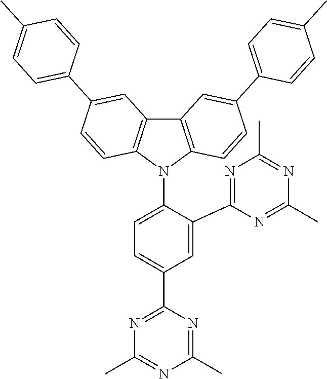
C1=C(C2=NC(C)=NC(C)=N2)C(N2C3=C(C4=C2C=CC(C2=CC=C(C)C=C2)=C4)C=C(C2=CC=C(C)C=C2)C=C3)=CC=C1C1=NC(C)=NC(C)=N1
